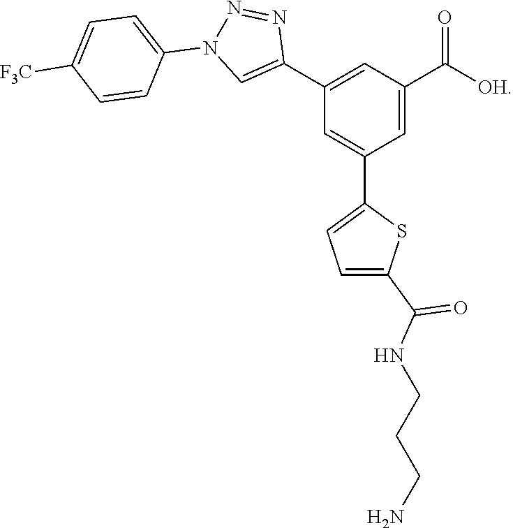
C1(C2=CN(C3=CC=C([F3C])C=C3)N=N2)=CC(C([OH])=O)=CC(C2=CC=C(C(NCCCN)=O)S2)=C1
